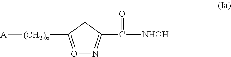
O1=C([(CH2)n][A])CC(C(=O)[NHOH])=N1
